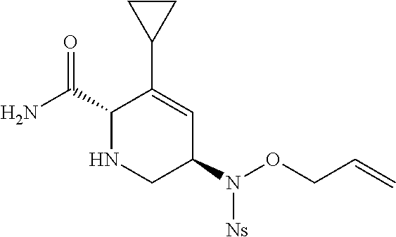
C1(C(N)=O)NCC(N([Ns])OCC=C)C=C1C1CC1
